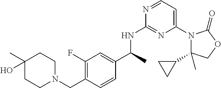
C1(C2CC2)(C)N(C2=CC=NC(NC(C3=CC(F)=C(CN4CCC(O)(C)CC4)C=C3)C)=N2)C(=O)OC1
